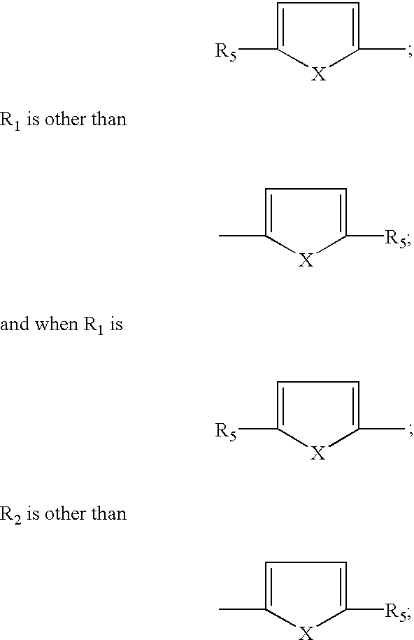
C1=C(C)[X]C([R5])=C1.C1=C([R5])[X]C(C)=C1.C1=C(C)[X]C([R5])=C1.C1=C([R5])[X]C(C)=C1
